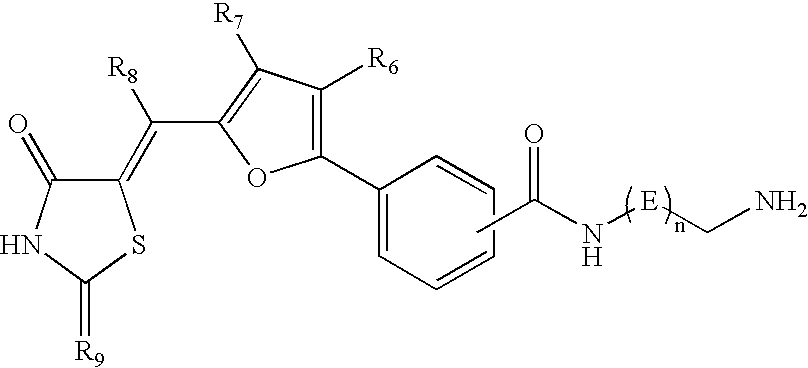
CC(N[E]CN)=O.C1(=O)C(=C(C2=C([R7])C([R6])=C(C3=CC=CC=C3)O2)[R8])SC(=[R9])N1
